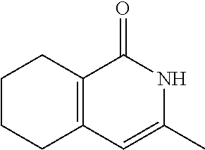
C1CCC2=C(C1)C(=O)NC(C)=C2
